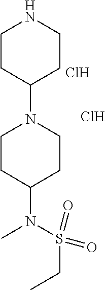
C1CC(N(S(CC)(=O)=O)C)CCN1C1CCNCC1.Cl.Cl
